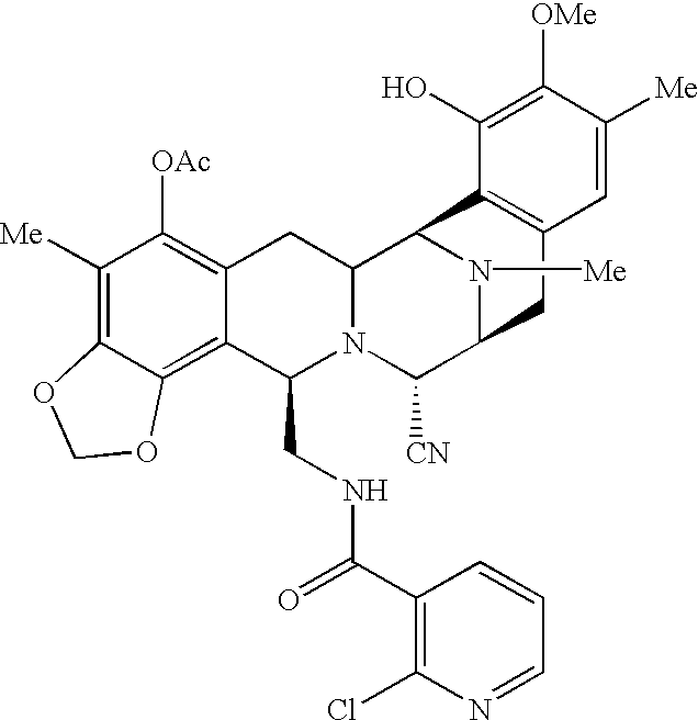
C1([Me])=C2C(=C3C(=C1[OAc])CC1N(C3CNC(C3=C(Cl)N=CC=C3)=O)C([CN])C3N([Me])C1C1=C(C3)C=C([Me])C([OMe])=C1O)OCO2
